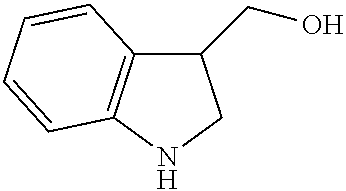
C1(CO)C2=C(NC1)C=CC=C2
